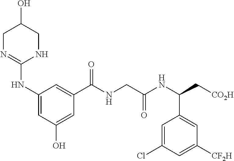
C1(C(NC(CNC(C2=CC(NC3=NCC(O)CN3)=CC(O)=C2)=O)=O)C[CO2H])=CC([CF2H])=CC(Cl)=C1
